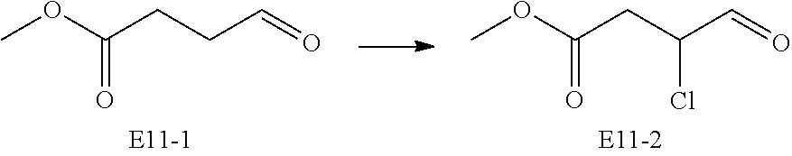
C(=O)(OC)CCC=O.C(=O)(OC)CC(C=O)Cl
